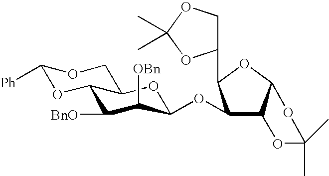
C1([Ph])OC2C(CO1)OC(OC1C3C(OC1C1COC(C)(C)O1)OC(C)(C)O3)C([OBn])C2[BnO]
